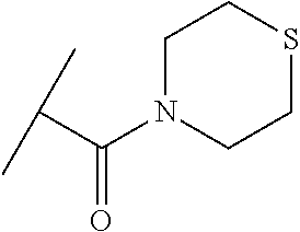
C(C(=O)N1CCSCC1)(C)C
